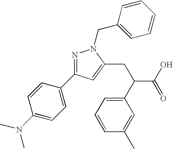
N1=C(C2=CC=C(N(C)C)C=C2)C=C(CC(C(O)=O)C2=CC=CC(C)=C2)N1CC1=CC=CC=C1
